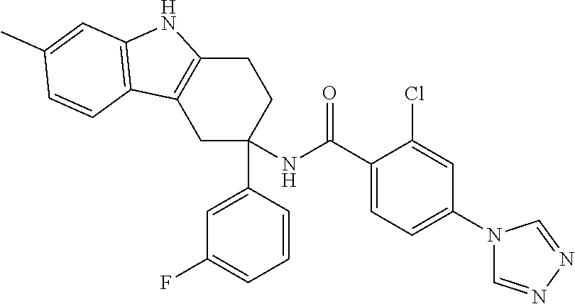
C1C(C2=CC(F)=CC=C2)(NC(C2=CC=C(N3C=NN=C3)C=C2Cl)=O)CCC2=C1C1=C(N2)C=C(C)C=C1
